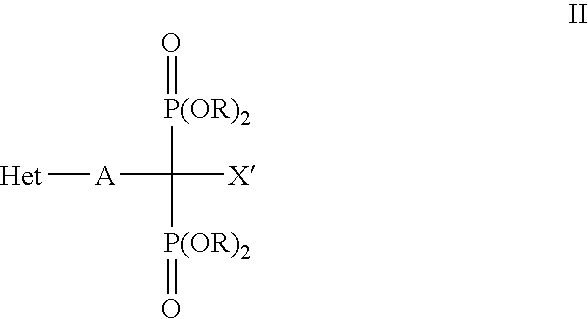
[A](C([P(OR)2]=O)([X])[P(OR)2]=O)[Het]
